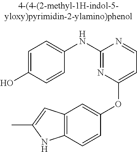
C12=C(C=CC(OC3=CC=NC(NC4=CC=C(O)C=C4)=N3)=C1)NC(C)=C2
